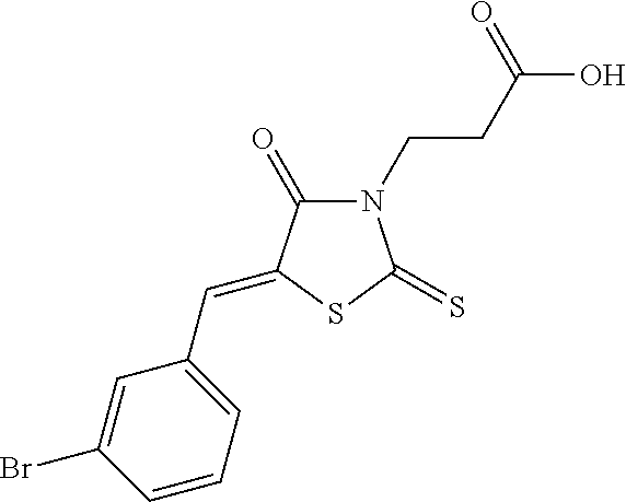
N1(CCC(O)=O)C(=O)C(=CC2=CC=CC(Br)=C2)SC1=S
